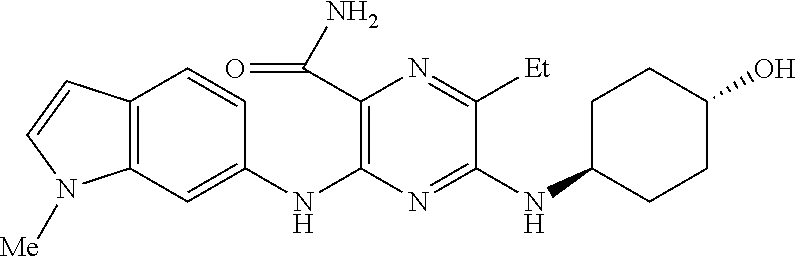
C1(NC2=C(C(N)=O)N=C([Et])C(NC3CCC(O)CC3)=N2)=CC2=C(C=C1)C=CN2[Me]
